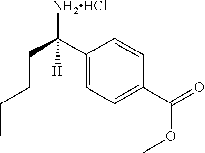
CCCCC([NH2HCl])(C1=CC=C(C(=O)OC)C=C1)[H]
